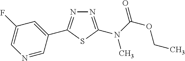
C1=C(C2=NN=C(N(C(OCC)=O)C)S2)C=NC=C1F
